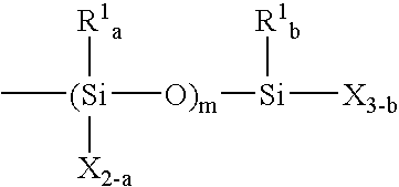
[R1a][(Si](C)([O)m][Si]([X3-b])[R1b])[X2-a]
